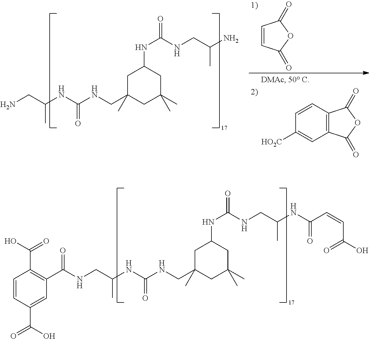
C12=C(C(=O)OC1=O)C=C([HO2C])C=C2.C1C(CNC(NC(CN)C)=O)(C)CC(C)(C)CC1NC(NCC(N)C)=O.C1=CC(=O)OC1=O.C1C(CNC(NC(CNC(C2=C(C(=O)O)C=CC(C(=O)O)=C2)=O)C)=O)(C)CC(C)(C)CC1NC(NCC(NC(C=CC(=O)O)=O)C)=O
